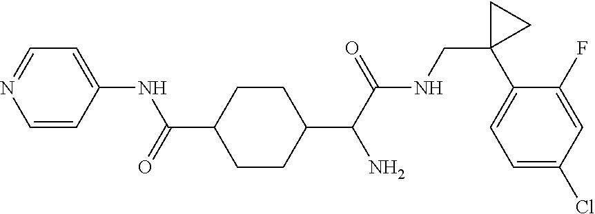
C1(C(C(NCC2(C3=CC=C(Cl)C=C3F)CC2)=O)N)CCC(C(=O)NC2=CC=NC=C2)CC1
